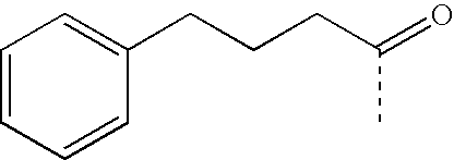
C1=CC=CC(CCCC(=O)C)=C1
